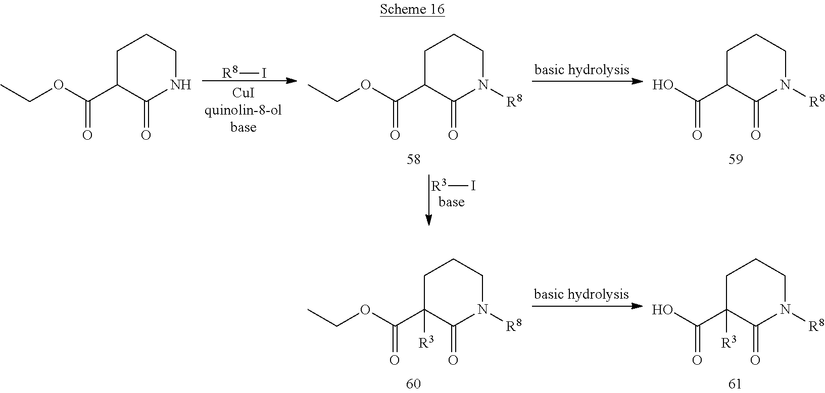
[R8]I.[R3]I.C1C(C(OCC)=O)C(=O)NCC1.C1C(C(OCC)=O)C(=O)N([R8])CC1.C1C(C(O)=O)C(=O)N([R8])CC1.C1C(C(OCC)=O)([R3])C(=O)N([R8])CC1.C1C(C(O)=O)([R3])C(=O)N([R8])CC1
